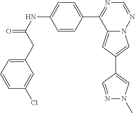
C12=CC(C3=CN(C)N=C3)=CN1N=CN=C2C1=CC=C(NC(=O)CC2=CC=CC(Cl)=C2)C=C1
